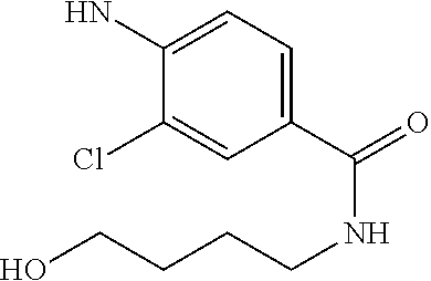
C1(C(=O)NCCCCO)=CC=C(N)C(Cl)=C1
